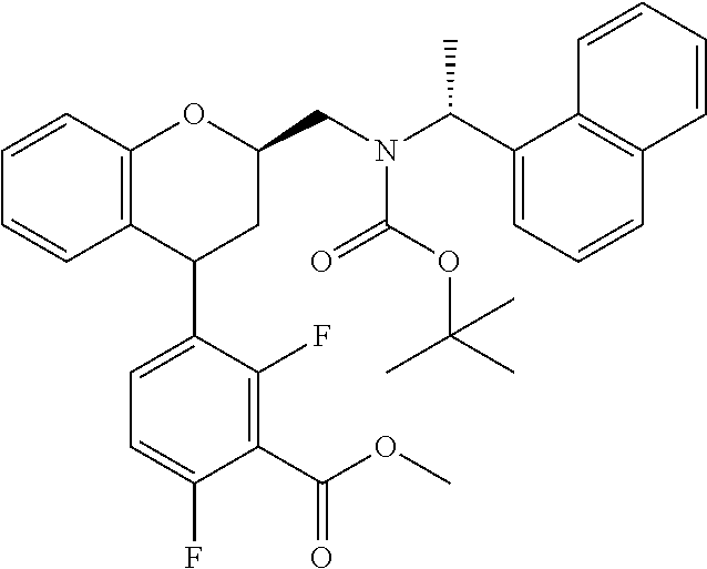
C12=C(C=CC=C1)OC(CN(C(C1=CC=CC3=C1C=CC=C3)C)C(OC(C)(C)C)=O)CC2C1=CC=C(F)C(C(OC)=O)=C1F
